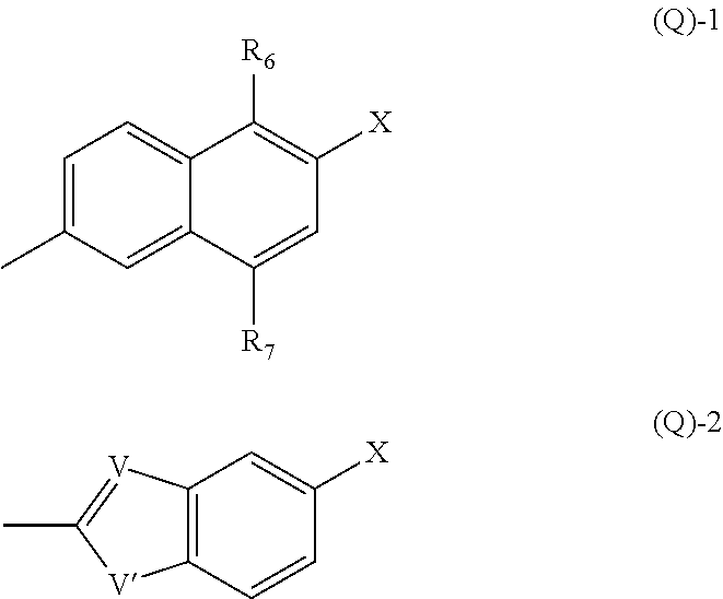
C1(C)=CC=C2C(=C1)C([R7])=CC([X])=C2[R6].C12=C(C=CC([X])=C1)[V]C(C)=[V]2
